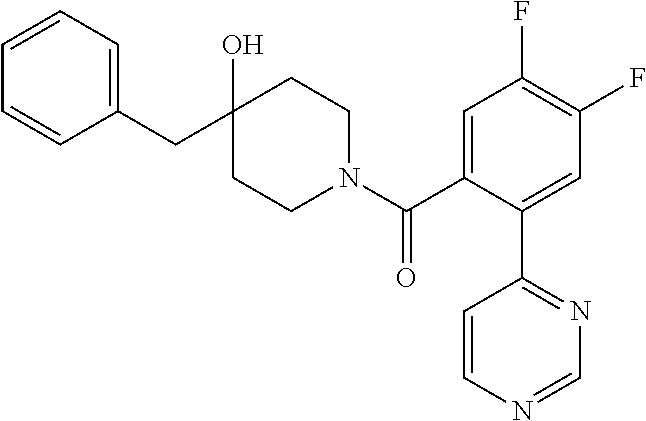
C1(CC2(O)CCN(C(C3=CC(F)=C(F)C=C3C3=NC=NC=C3)=O)CC2)=CC=CC=C1
